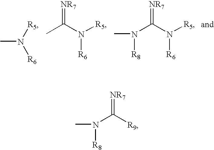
CN([R5])[R6].CC(N([R5])[R6])=[NR7].CN(C(N([R5])[R6])=[NR7])[R8].CN(C([R9])=[NR7])[R8]
